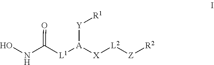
O=C(NO)[L1][A]([Y][R1])[X][L2][Z][R2]
